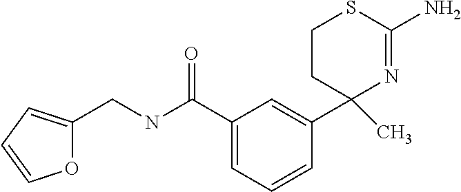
C1(C(=O)NCC2=CC=CO2)=CC=CC(C2(C)N=C(N)SCC2)=C1
